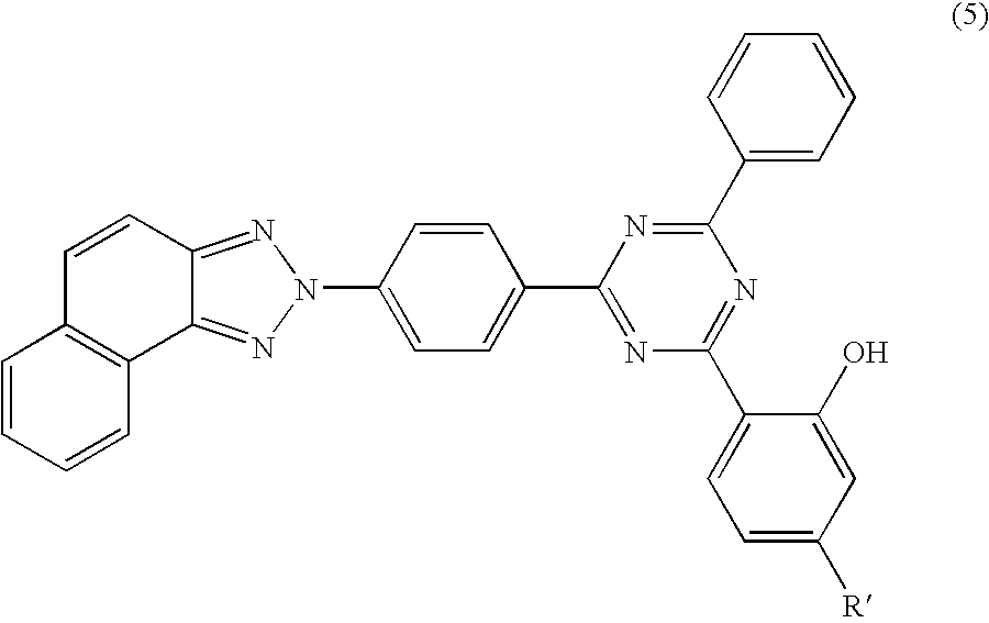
C1=CC=CC2=C1C=CC1=NN(C3=CC=C(C4=NC(C5=CC=C([R])C=C5O)=NC(C5=CC=CC=C5)=N4)C=C3)N=C21
